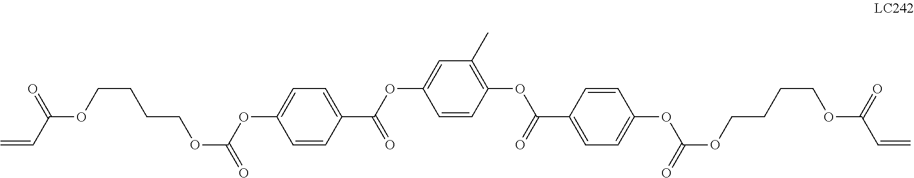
C=CC(OCCCCOC(=O)OC1=CC=C(C(OC2=CC(C)=C(OC(C3=CC=C(OC(OCCCCOC(C=C)=O)=O)C=C3)=O)C=C2)=O)C=C1)=O
